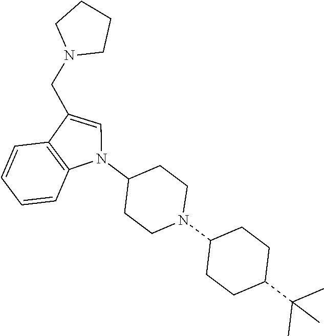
C1=CC2=C(C=C1)N(C1CCN(C3CCC(C(C)(C)C)CC3)CC1)C=C2CN1CCCC1
